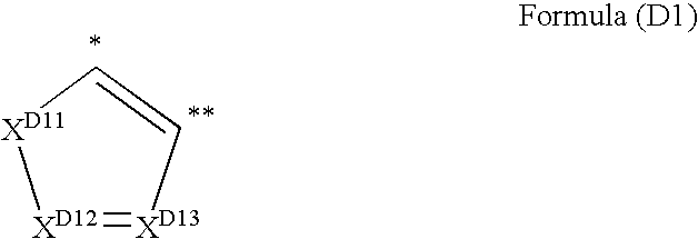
[XD12]1=[XD13]C=C[XD11]1
